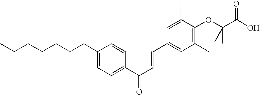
C1(CCCCCCC)=CC=C(C(C=CC2=CC(C)=C(OC(C(O)=O)(C)C)C(C)=C2)=O)C=C1
